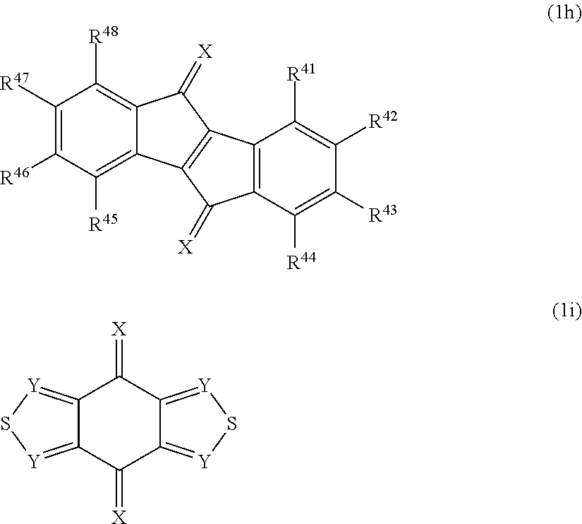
C1([R47])=C([R46])C([R45])=C2C(=C1[R48])C(=[X])C1=C2C(=[X])C2=C1C([R41])=C([R42])C([R43])=C2[R44].C12=[Y]S[Y]=C1C(=[X])C1=[Y]S[Y]=C1C2=[X]
